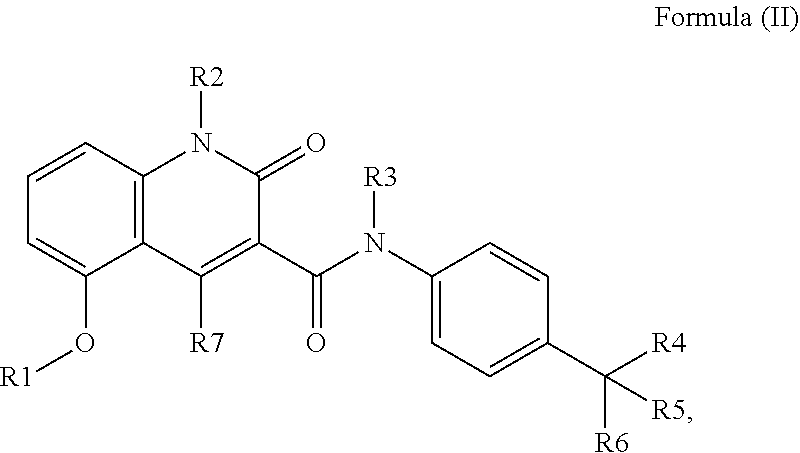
C1=CC2=C(C(O[R1])=C1)C([R7])=C(C(N(C1=CC=C(C([R4])([R6])[R5])C=C1)[R3])=O)C(=O)N2[R2]
